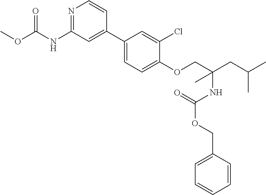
C1(C2=CC(NC(OC)=O)=NC=C2)=CC=C(OCC(CC(C)C)(NC(=O)OCC2=CC=CC=C2)C)C(Cl)=C1
